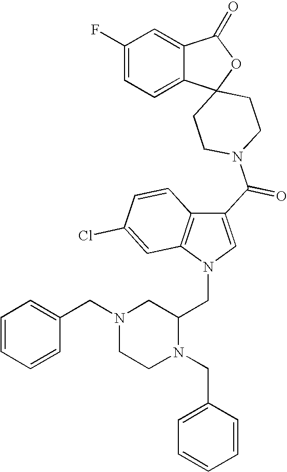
C1(F)=CC=C2C(=C1)C(=O)OC21CCN(C(=O)C2=CN(CC3CN(CC4=CC=CC=C4)CCN3CC3=CC=CC=C3)C3=C2C=CC(Cl)=C3)CC1
